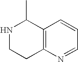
N1CCC2=C(C1C)C=CC=N2
